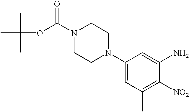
C1(N2CCN(C(OC(C)(C)C)=O)CC2)=CC(C)=C([NO2])C(N)=C1
